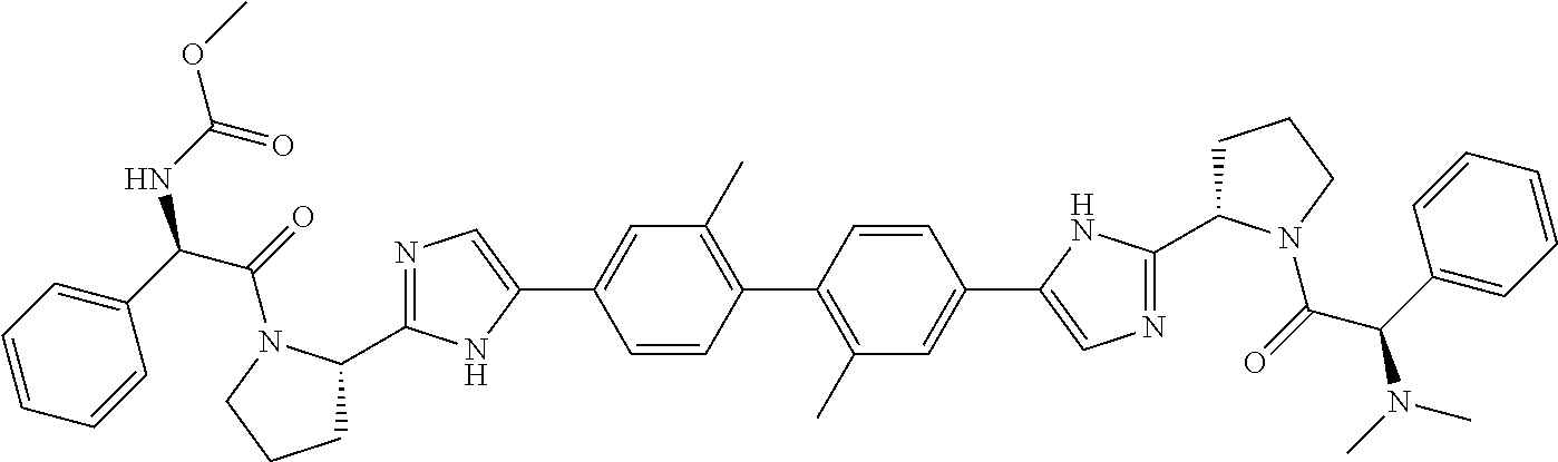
C1=CC(C2=C(C)C=C(C3=CN=C(C4CCCN4C(=O)C(C4=CC=CC=C4)N(C)C)N3)C=C2)=C(C)C=C1C1=CN=C(C2CCCN2C(C(NC(=O)OC)C2=CC=CC=C2)=O)N1
